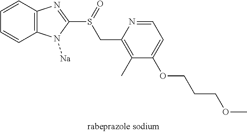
S(C1=NC2=C(C=CC=C2)N1[Na])(=O)CC1=C(C)C(OCCCOC)=CC=N1
